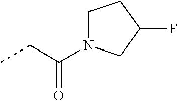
CCC(=O)N1CCC(F)C1
